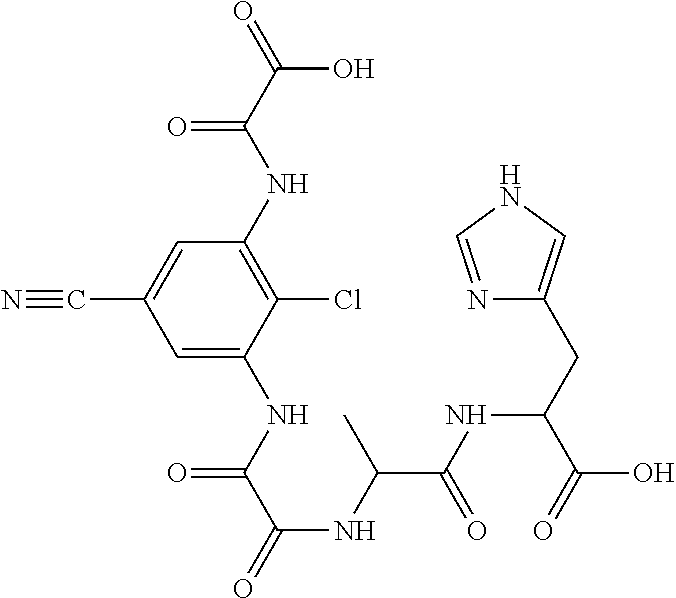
C1=C(NC(C(=O)NC(C(NC(C(O)=O)CC2=CNC=N2)=O)C)=O)C(Cl)=C(NC(C(=O)O)=O)C=C1C#N
